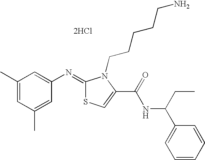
C1(C)=CC(C)=CC(N=C2SC=C(C(NC(C3=CC=CC=C3)CC)=O)N2CCCCCN)=C1.[2HCl]
